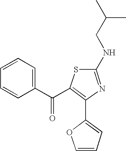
C1=CC=C(C(C2=C(C3=CC=CO3)N=C(NCC(C)C)S2)=O)C=C1
